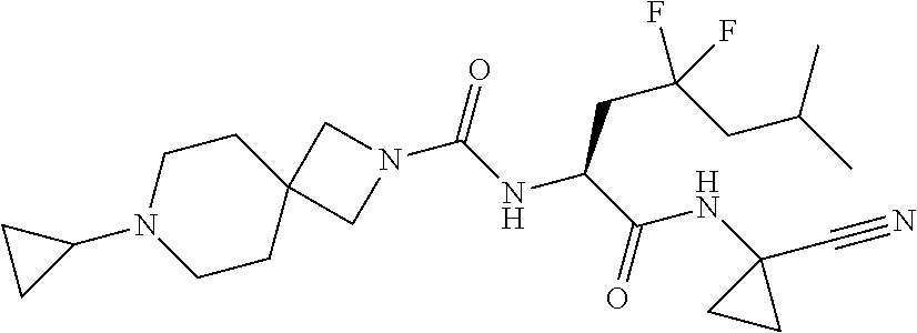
N1(C(NC(C(NC2(C#N)CC2)=O)CC(CC(C)C)(F)F)=O)CC2(C1)CCN(C1CC1)CC2
